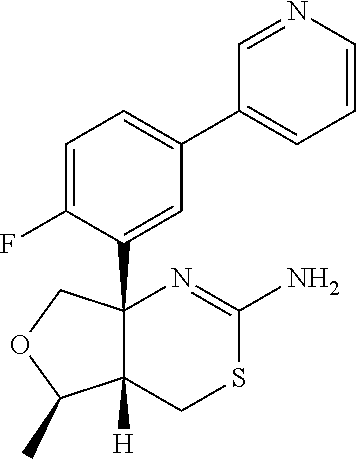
C1=C(F)C(C23C([H])(CSC(N)=N2)C(C)OC3)=CC(C2=CC=CN=C2)=C1
